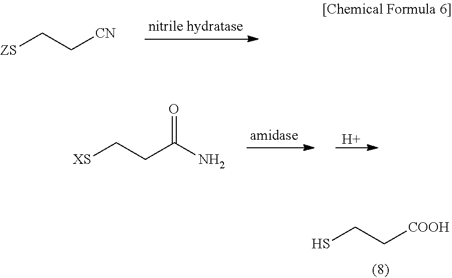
[ZS]CC[CN].[H].[XS]CCC(N)=O.SCC[COOH]
